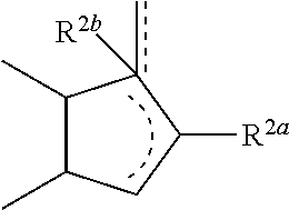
CC1C(C)c(c)([R2b])C([R2a])C1
